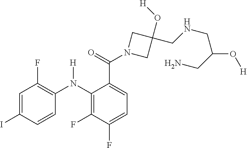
C1=C(C(N2CC(O[H])(CNCC(CN)O[H])C2)=O)C(N(C2=C(F)C=C(I)C=C2)[H])=C(F)C(F)=C1
